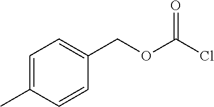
C1=C(C)C=CC(COC(Cl)=O)=C1
